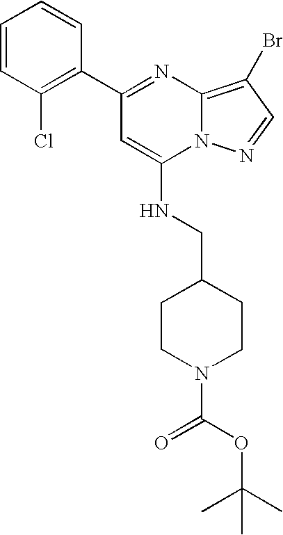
C1(C2=NC3=C(Br)C=NN3C(NCC3CCN(C(=O)OC(C)(C)C)CC3)=C2)=C(Cl)C=CC=C1
